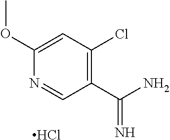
C1(OC)=CC(Cl)=C(C(N)=N)C=N1.Cl
